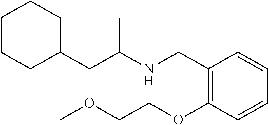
C1(CC(NCC2=C(OCCOC)C=CC=C2)C)CCCCC1
